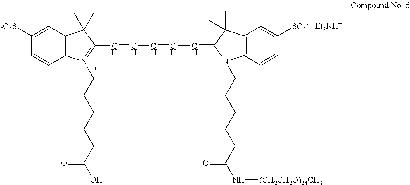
C12=C(C=C([-O3S])C=C1)C(C)(C)C(C=CC=CC=C1C(C)(C)C3=C(C=CC([SO3-])=C3)N1CCCCCC(N[(CH2CH2O)24CH3])=O)=N2CCCCCC(O)=O.[Et3NH+]
